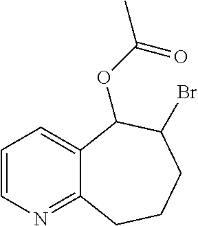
C1=CN=C2C(=C1)C(OC(C)=O)C(Br)CCC2
